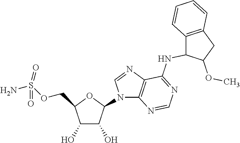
C1(O)C(O)C(N2C3=C(N=C2)C(NC2C4=C(CC2OC)C=CC=C4)=NC=N3)OC1COS(N)(=O)=O
